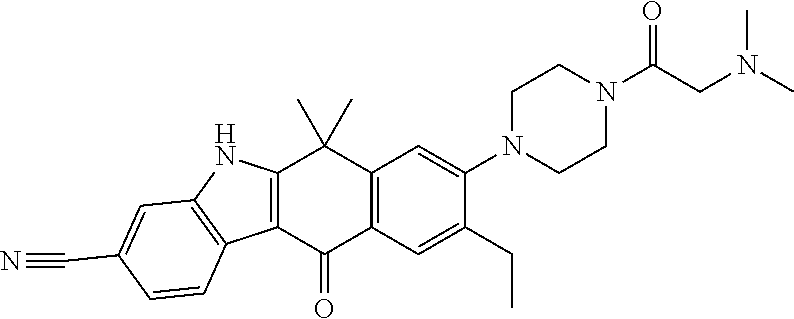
C12=C(C(=O)C3=C(C1(C)C)C=C(N1CCN(C(CN(C)C)=O)CC1)C(CC)=C3)C1=C(N2)C=C(C#N)C=C1
